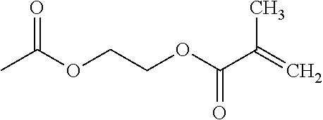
CC(=O)OCCOC(=O)C(C)=C
